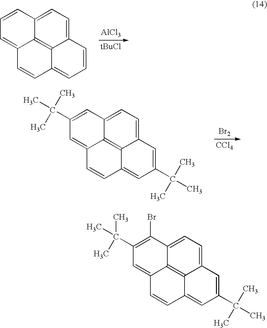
[AlCl3].C12=CC=C3C4=C1C(=CC=C2)C=CC4=CC=C3.[Br2].[CCl4].C12=CC=C3C4=C1C(=CC(C(C)(C)C)=C2)C=CC4=CC(C(C)(C)C)=C3.C12=CC=C3C4=C1C(=CC(C(C)(C)C)=C2)C=CC4=CC(C(C)(C)C)=C3Br
